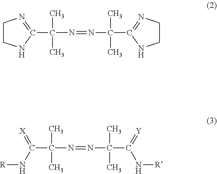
C1CNC(C(C)(C)N=NC(C)(C)C2=NCCN2)=N1.N(C(=[X])C(C)(C)N=NC(C)(C)C(N[R])=[Y])[R]
